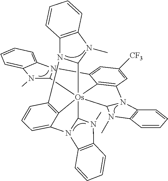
N12C3=C(N(C)C1[Os]145(C6=C2C=C([CF3])C=C6N2C1N(C)C1=CC=CC=C21)C1=C(N2C6=C(N(C)C42)C=CC=C6)C=CC=C1N1C5N(C)C2=C1C=CC=C2)C=CC=C3
